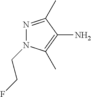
N1=C(C)C(N)=C(C)N1CCF
